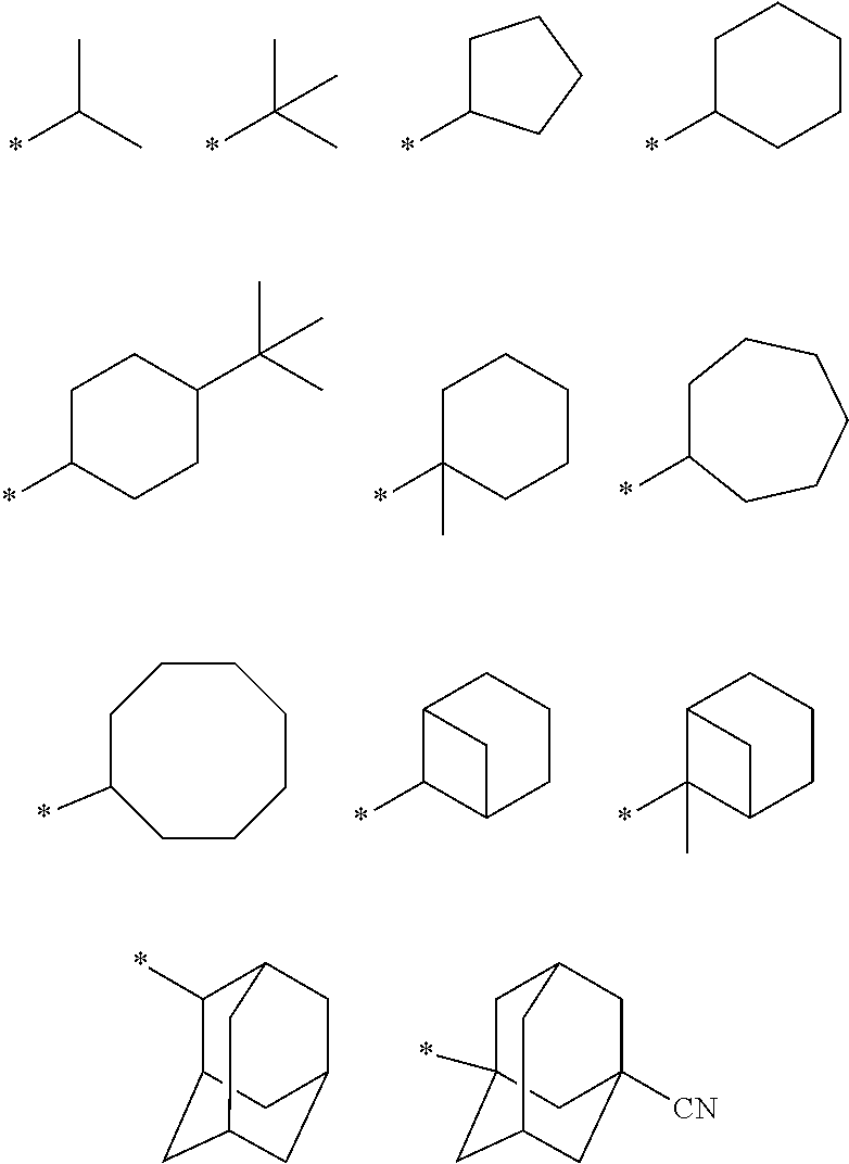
CC(C)*.CC(C)(*)C.C1C(*)CCC1.C1C(*)CCCC1.C1C(*)CCC(C(C)(C)C)C1.C1C(*)(C)CCCC1.C1C(*)CCCCC1.C1(*)C2CC3CC(CC1C3)C2.C1C2(*)CC3CC([CN])(CC1C3)C2.C1C(*)CCCCCC1.C12C(*)C(CCC1)C2.C12C(*)(C)C(CCC1)C2
